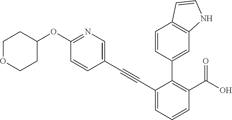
C1=CC(C#CC2=CC=CC(C(O)=O)=C2C2=CC3=C(C=C2)C=CN3)=CN=C1OC1CCOCC1
